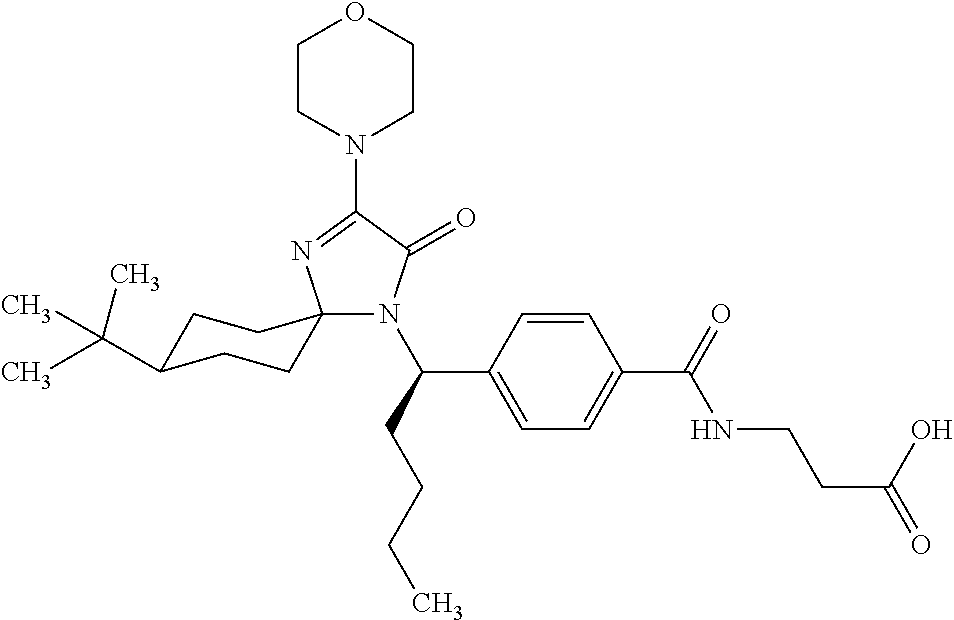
N1(C(C2=CC=C(C(=O)NCCC(O)=O)C=C2)CCCC)C(=O)C(N2CCOCC2)=NC12CCC(C(C)(C)C)CC2
